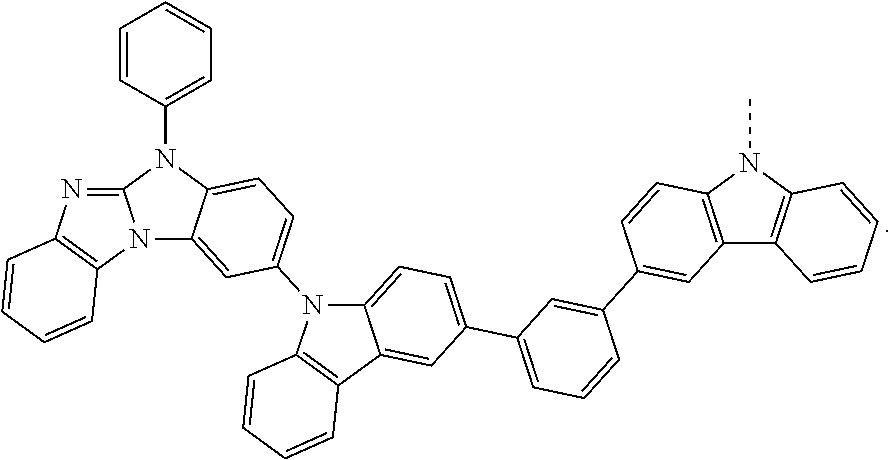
C12=NC3=C(N1C1=CC(N4C5=CC=C(C6=CC=CC(C7=CC8=C(C=C7)N(C)C7=C8C=CC=C7)=C6)C=C5C5=C4C=CC=C5)=CC=C1N2C1=CC=CC=C1)C=CC=C3
